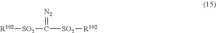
[R102][SO2]C(=[N2])[SO2][R102]
